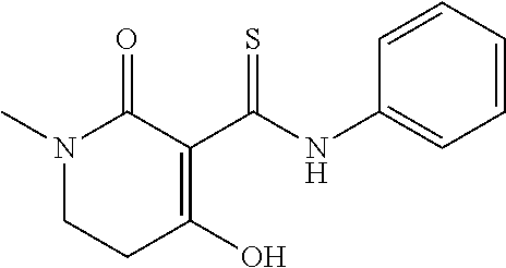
N1(C)CCC(O)=C(C(NC2=CC=CC=C2)=S)C1=O
